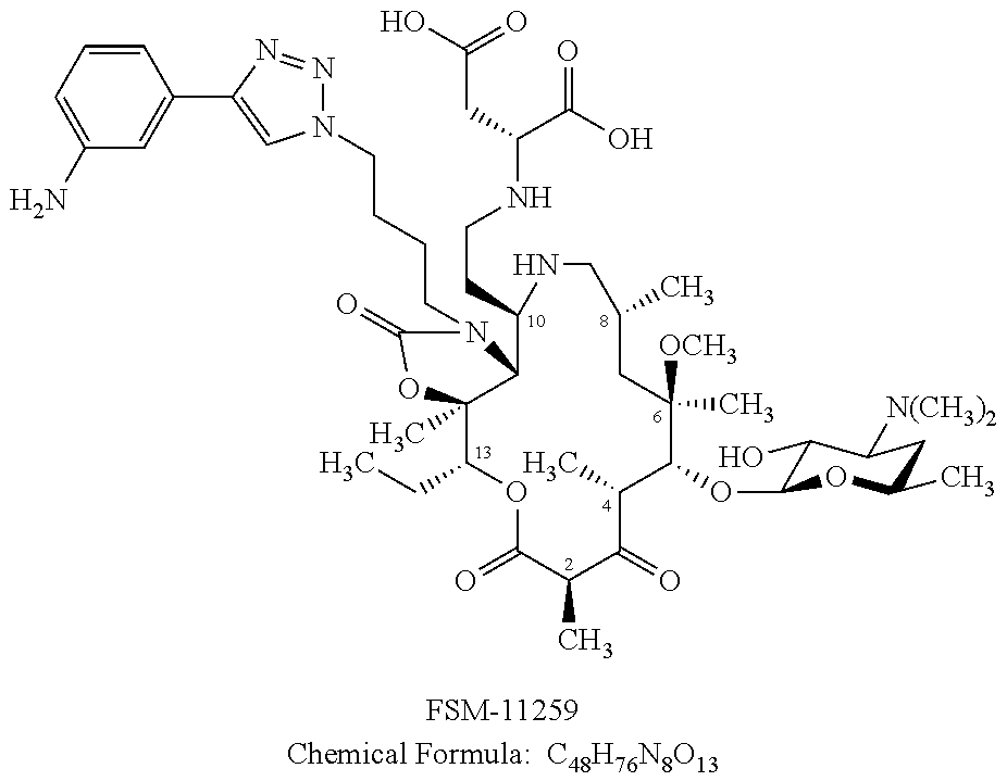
C12(C)C(CC)OC(=O)C(C)C(=O)C(C)C(OC3C(O)C([N(CH3)2])CC(C)O3)C(C)([OCH3])CC(C)CNC(CCNC(CC(=O)O)C(=O)O)C1N(CCCCN1N=NC(C3=CC(N)=CC=C3)=C1)C(=O)O2.[FSM-11259Chemical Formula:  C48H76N8O13]
